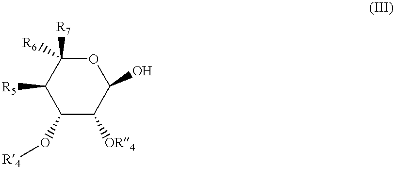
C1([R5])C(O[R4])C([OR4])C(O)OC1([R6])[R7]
